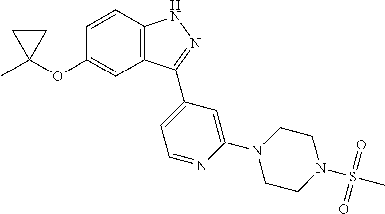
C1=CC2=C(C=C1OC1(C)CC1)C(C1=CC=NC(N3CCN(S(C)(=O)=O)CC3)=C1)=NN2
